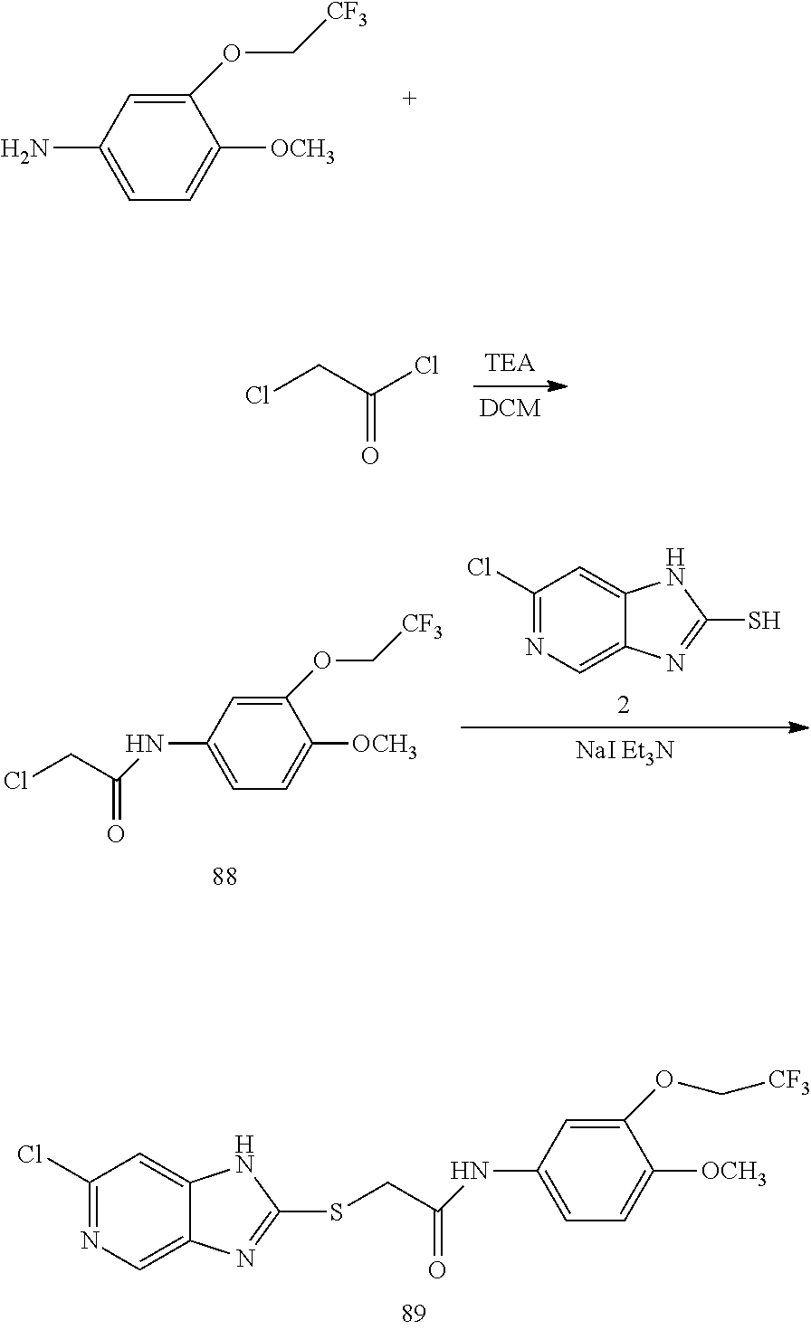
C1(OC[CF3])=CC(N)=CC=C1[OCH3].C(=O)(CCl)Cl.C1(Cl)=NC=C2C(=C1)NC(S)=N2.C1(OC[CF3])=CC(NC(=O)CCl)=CC=C1[OCH3].C1(Cl)=NC=C2C(=C1)NC(SCC(=O)NC1=CC=C([OCH3])C(OC[CF3])=C1)=N2
